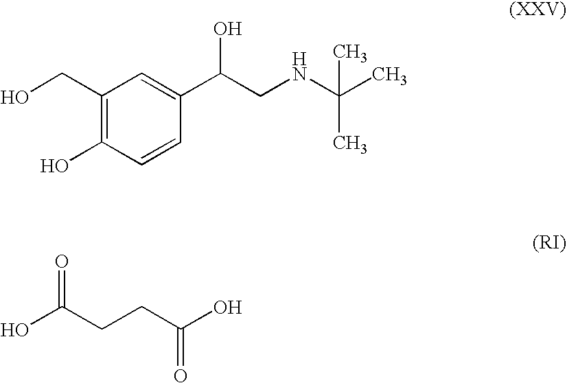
C1(CO)=C(O)C=CC(C(CNC(C)(C)C)O)=C1.O=C(CCC(O)=O)O
